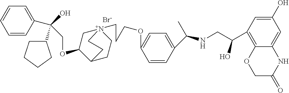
[Br-].C(OC1C[N+]2(CCCOC3=CC=C(C(NCC(C4=C5C(=CC(O)=C4)NC(=O)CO5)O)C)C=C3)CCC1CC2)C(O)(C1CCCC1)C1=CC=CC=C1
